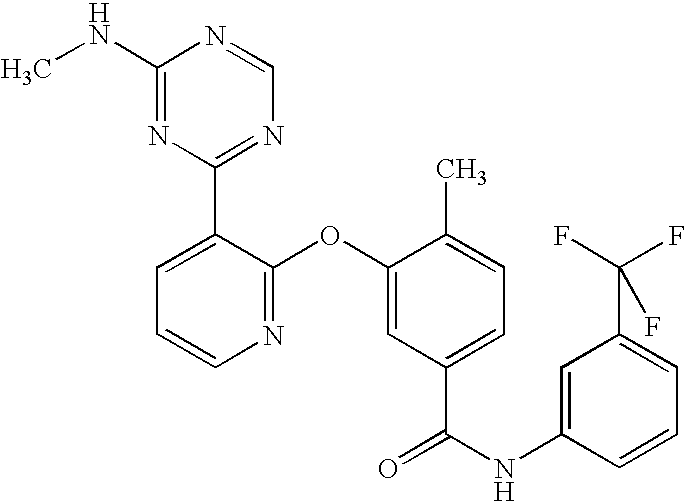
N1=C(OC2=CC(C(NC3=CC(C(F)(F)F)=CC=C3)=O)=CC=C2C)C(C2=NC=NC(NC)=N2)=CC=C1
